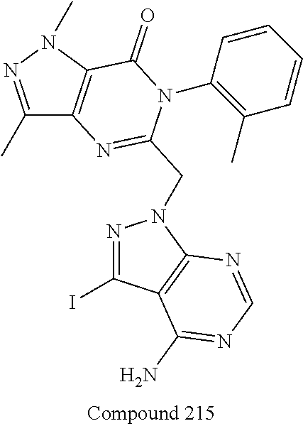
C1(C)=NN(C)C2=C1N=C(CN1N=C(I)C3=C1N=CN=C3N)N(C1=C(C)C=CC=C1)C2=O
